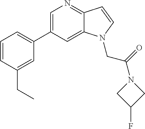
C1=C(C2=CC=CC(CC)=C2)C=C2C(=N1)C=CN2CC(=O)N1CC(F)C1
